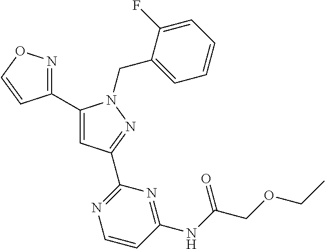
C1(C2=NOC=C2)=CC(C2=NC=CC(NC(=O)COCC)=N2)=NN1CC1=CC=CC=C1F
